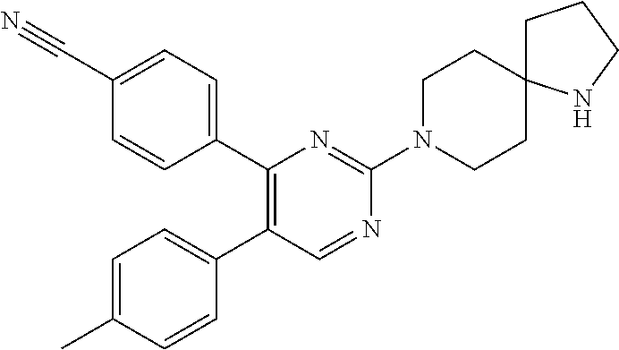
C1(C#N)=CC=C(C2=C(C3=CC=C(C)C=C3)C=NC(N3CCC4(CC3)CCCN4)=N2)C=C1
